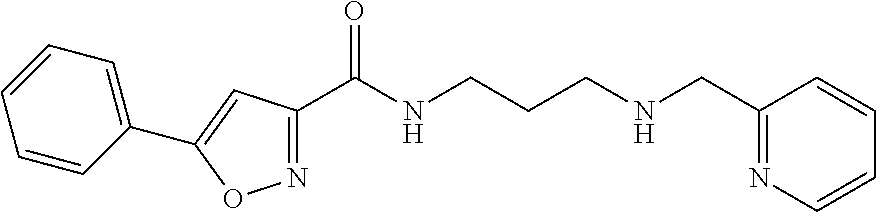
N1=C(C(NCCCNCC2=NC=CC=C2)=O)C=C(C2=CC=CC=C2)O1
